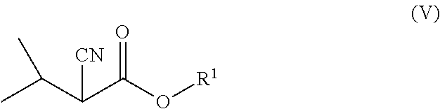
C(C(O[R1])=O)(C(C)C)[CN]
